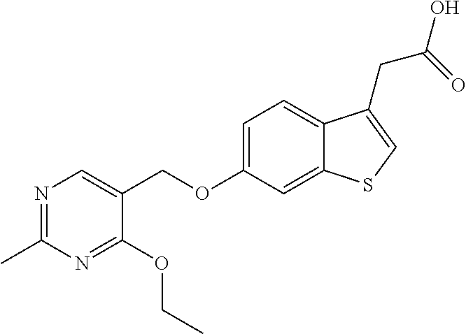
N1=C(C)N=C(OCC)C(COC2=CC=C3C(=C2)SC=C3CC(=O)O)=C1
